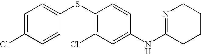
C1=C(Cl)C=CC(SC2=C(Cl)C=C(NC3=NCCCC3)C=C2)=C1
